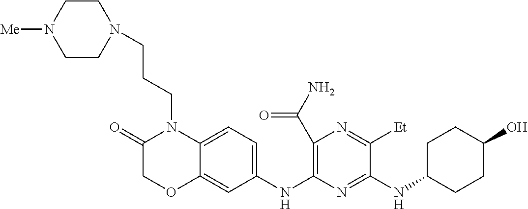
C1(C(N)=O)=C(NC2=CC=C3C(=C2)OCC(=O)N3CCCN2CCN([Me])CC2)N=C(NC2CCC(O)CC2)C([Et])=N1
